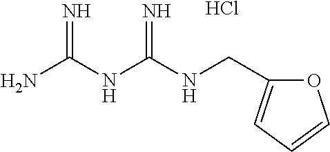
Cl.C1(CNC(NC(N)=N)=N)=CC=CO1
